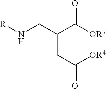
C(CC([OR4])=O)(C([OR7])=O)CN[R]
